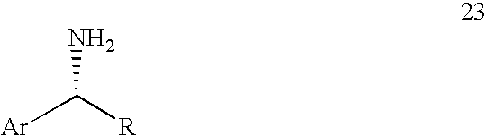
NC([R])[Ar]
